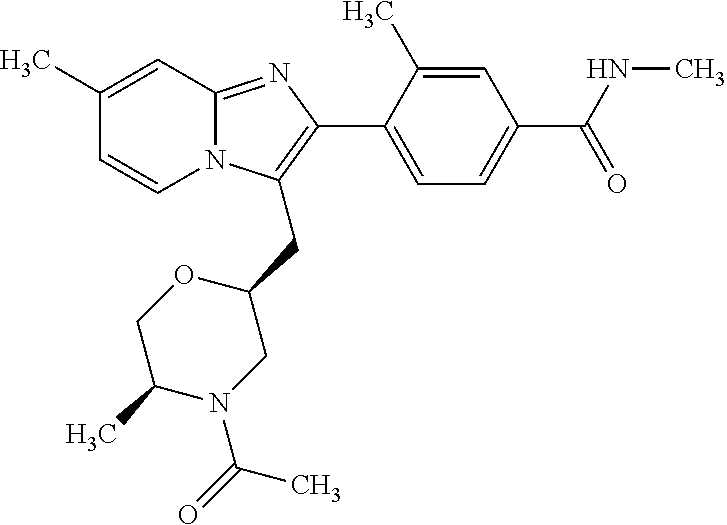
C1(C)=CC2=NC(C3=CC=C(C(NC)=O)C=C3C)=C(CC3OCC(C)N(C(=O)C)C3)N2C=C1
